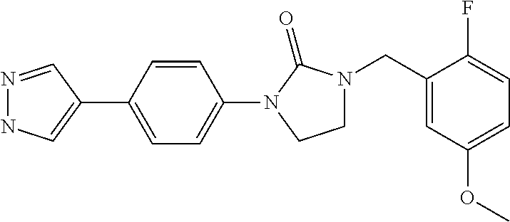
N1=CC(C2=CC=C(N3C(=O)N(CC4=CC(OC)=CC=C4F)CC3)C=C2)=CN1
